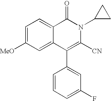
C1=C([MeO])C=C2C(=C1)C(=O)N(C1CC1)C([CN])=C2C1=CC(F)=CC=C1
